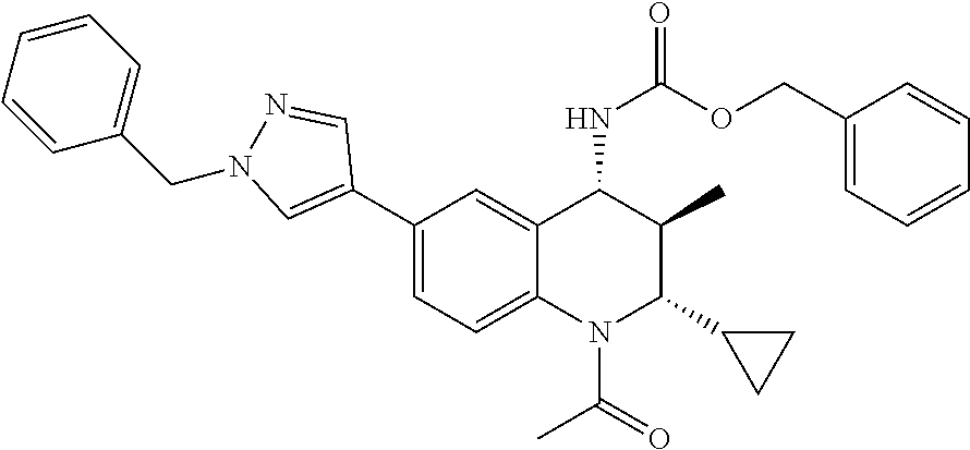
C1(C2=CN(CC3=CC=CC=C3)N=C2)=CC=C2C(=C1)C(NC(OCC1=CC=CC=C1)=O)C(C)C(C1CC1)N2C(C)=O
